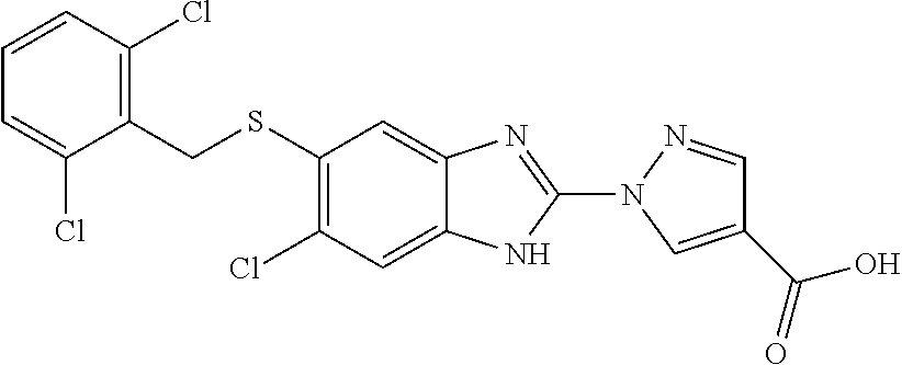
C1(SCC2=C(Cl)C=CC=C2Cl)=C(Cl)C=C2C(=C1)N=C(N1N=CC(C(O)=O)=C1)N2
